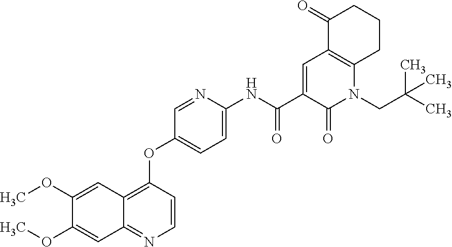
C1(OC)=CC2=C(OC3=CC=C(NC(C4=CC5=C(N(CC(C)(C)C)C4=O)CCCC5=O)=O)N=C3)C=CN=C2C=C1OC
